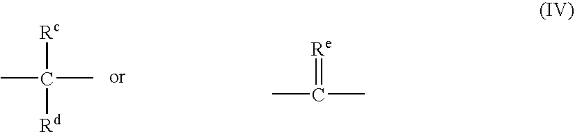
[Rc]C(C)(C)[Rd].CC(C)=[Re]
